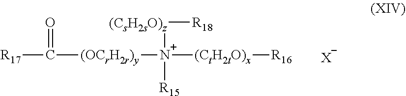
[R17]C(=O)[(OCrH2r)y][N+]([(CsH2sO)z][R18])([R15])[(CtH2tO)x][R16].[X]
